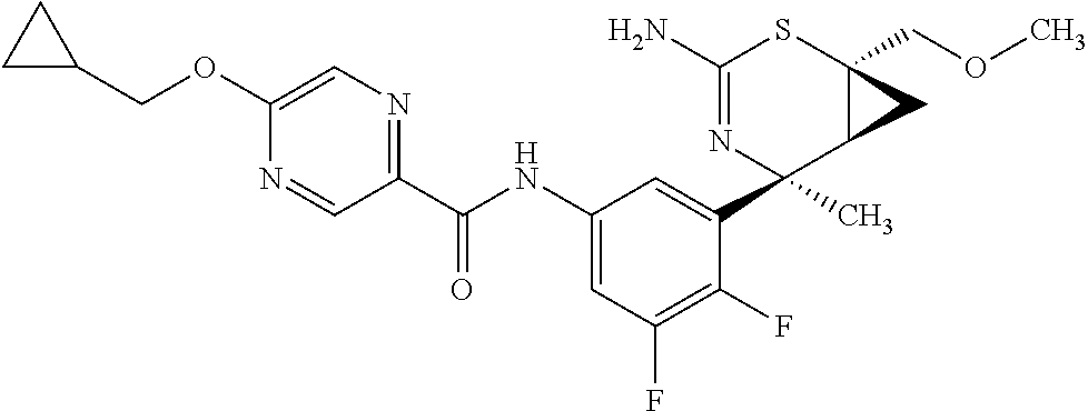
N1=CC(C(NC2=CC(F)=C(F)C(C3(C)C4C(COC)(SC(N)=N3)C4)=C2)=O)=NC=C1OCC1CC1
